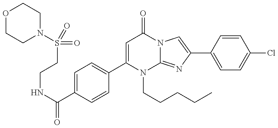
C(NC(=O)C1=CC=C(C2=CC(=O)N3C(=NC(C4=CC=C(Cl)C=C4)=C3)N2CCCCC)C=C1)CS(=O)(=O)N1CCOCC1
